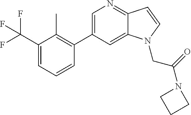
C1=C(C2=C(C)C(C(F)(F)F)=CC=C2)C=C2C(=N1)C=CN2CC(N1CCC1)=O
